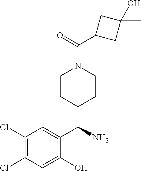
C(=O)(C1CC(O)(C)C1)N1CCC(C(C2=CC(Cl)=C(Cl)C=C2O)N)CC1
